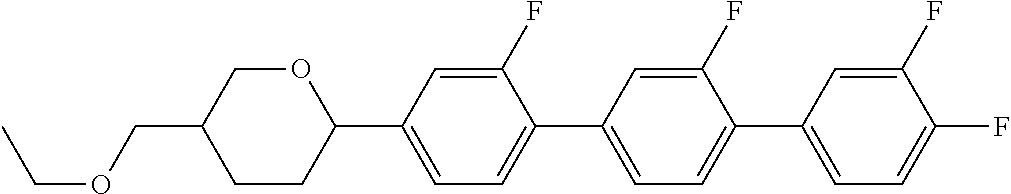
O1CC(COCC)CCC1C1=CC=C(C2=CC=C(C3=CC=C(F)C(F)=C3)C(F)=C2)C(F)=C1
